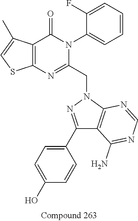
C12=C(C(C)=CS1)C(=O)N(C1=CC=CC=C1F)C(CN1N=C(C3=CC=C(O)C=C3)C3=C1N=CN=C3N)=N2
